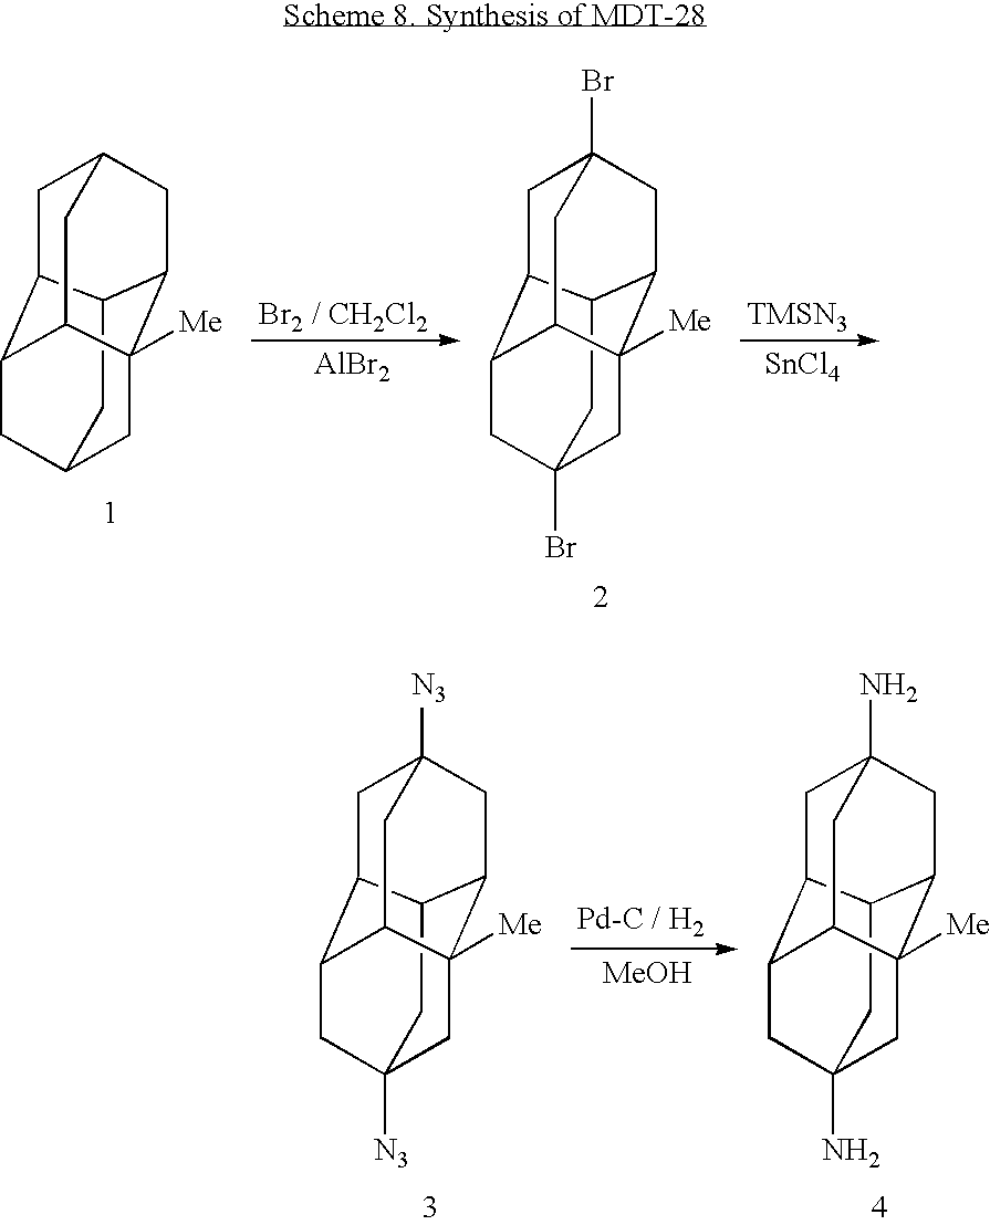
C12C3CC4CC1C1CC(CC3([Me])C1C4)C2.[AlBr2].C12C3CC4(Br)CC1C1CC(Br)(CC3([Me])C1C4)C2.[TMSN3].[SnCl4].C12C3CC4([N3])CC1C1CC([N3])(CC3([Me])C1C4)C2.[MeOH].C12C3CC4(N)CC1C1CC(N)(CC3([Me])C1C4)C2
